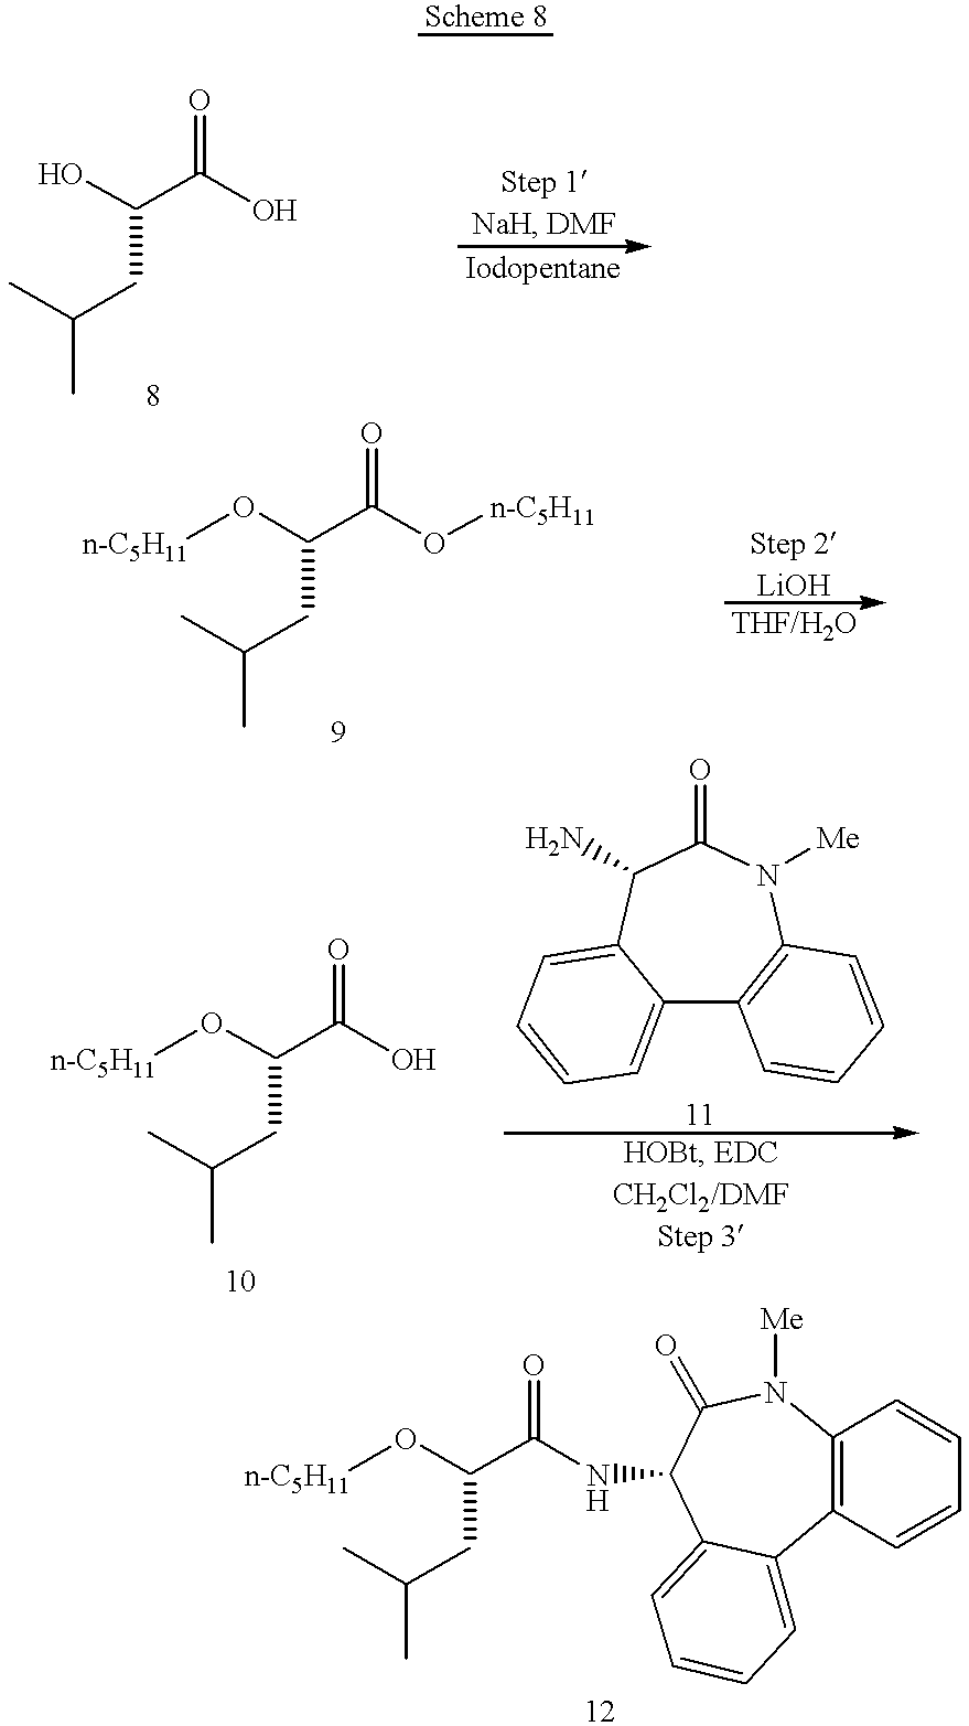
OC(C(O)=O)CC(C)C.C(C(O[n-C5H11])=O)(CC(C)C)O[n-C5H11].C(C(O)=O)(CC(C)C)O[n-C5H11].C12=CC=CC=C1C(N)C(=O)N([Me])C1=C2C=CC=C1.C12=C(C=CC=C1)C1=CC=CC=C1C(NC(C(CC(C)C)O[n-C5H11])=O)C(=O)N2[Me]
